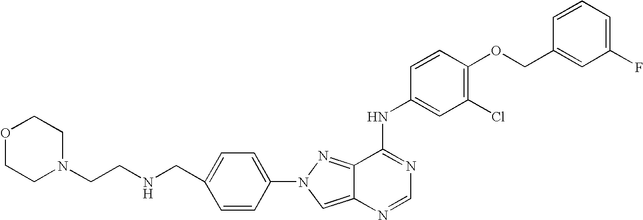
C(OC1=C(Cl)C=C(NC2=NC=NC3=CN(C4=CC=C(CNCCN5CCOCC5)C=C4)N=C23)C=C1)C1=CC(F)=CC=C1
